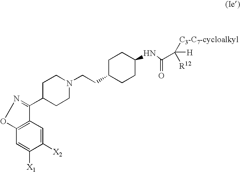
C1C(C2=NOC3=C2C=C([X2])C([X1])=C3)CCN(CCC2CCC(NC(=O)C([C3-C7-cycloalkyl])([R12])[H])CC2)C1
